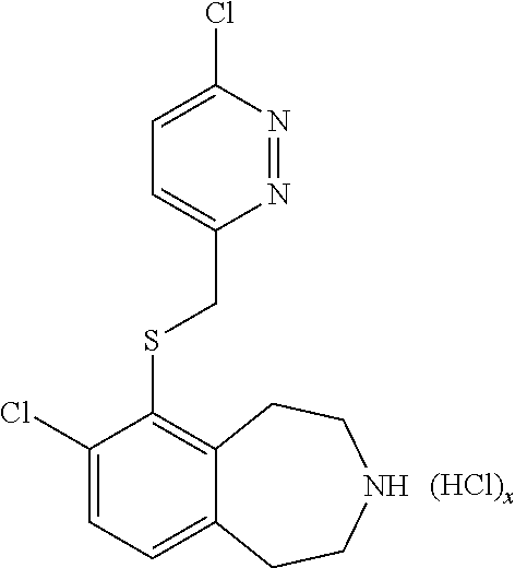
C1(Cl)=CC=C2C(=C1SCC1=CC=C(Cl)N=N1)CCNCC2.[(HCl)x]
